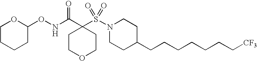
N(C(C1(S(N2CCC(CCCCCCC[CF3])CC2)(=O)=O)CCOCC1)=O)OC1OCCCC1
